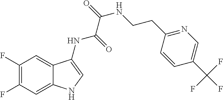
C1(F)=C(F)C=C2C(=C1)C(NC(=O)C(=O)NCCC1=NC=C(C(F)(F)F)C=C1)=CN2
